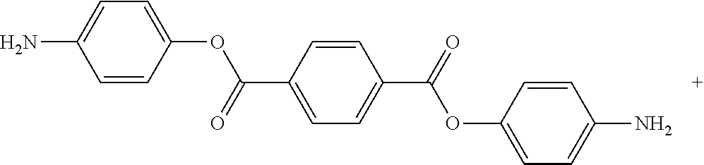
C1=CC(OC(C2=CC=C(C(OC3=CC=C(N)C=C3)=O)C=C2)=O)=CC=C1N
